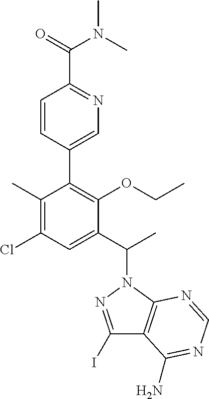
C1(C)=C(Cl)C=C(C(C)N2C3=C(C(I)=N2)C(N)=NC=N3)C(OCC)=C1C1=CN=C(C(N(C)C)=O)C=C1
